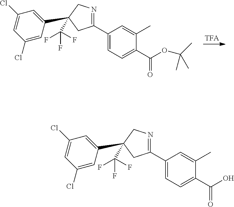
C1(C2=CC=C(C(OC(C)(C)C)=O)C(C)=C2)=NCC(C(F)(F)F)(C2=CC(Cl)=CC(Cl)=C2)C1.C1(C2=CC=C(C(O)=O)C(C)=C2)=NCC(C(F)(F)F)(C2=CC(Cl)=CC(Cl)=C2)C1
